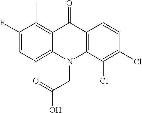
C12=C(C)C(F)=CC=C1N(CC(O)=O)C1=C(C2=O)C=CC(Cl)=C1Cl
